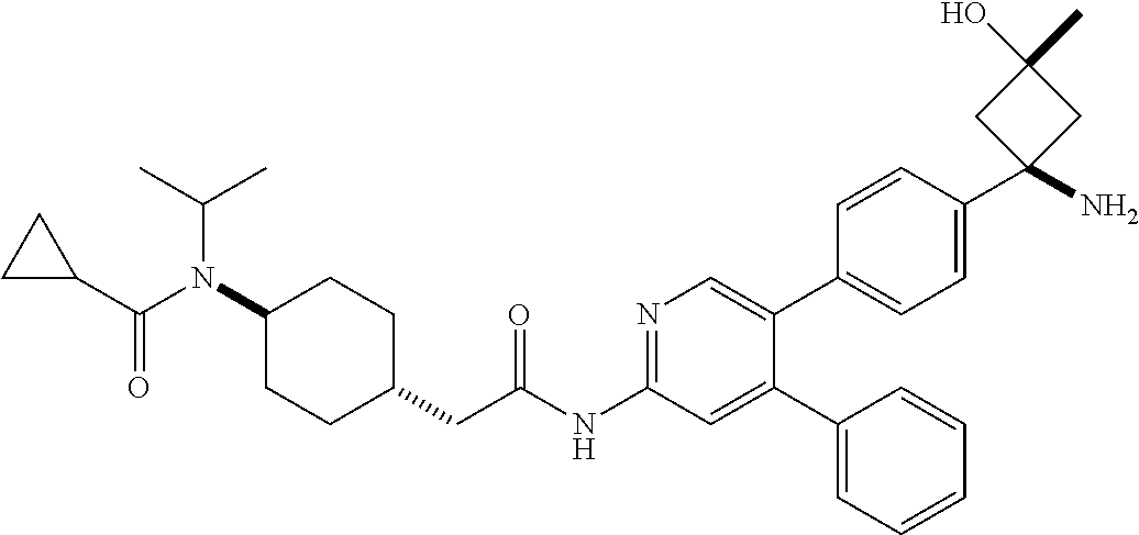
C1(N(C(C2CC2)=O)C(C)C)CCC(CC(NC2=NC=C(C3=CC=C(C4(N)CC(C)(O)C4)C=C3)C(C3=CC=CC=C3)=C2)=O)CC1
